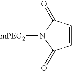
C1=CC(=O)N([mPEG2])C1=O
